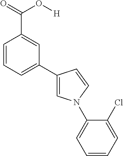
C1=CC=C(C2=CN(C3=CC=CC=C3Cl)C=C2)C=C1C(=O)O[H]
